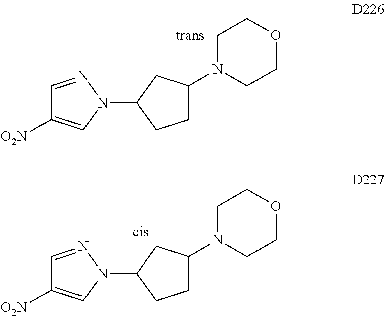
C1=NN(C2CCC(N3CCOCC3)C2)C=C1[O2N].C1=NN(C2CCC(N3CCOCC3)C2)C=C1[O2N]
